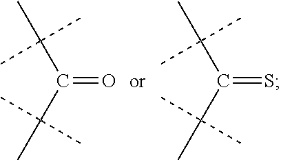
C(=O)(C(C)(C)C)C(C)(C)C.C(=S)(C(C)(C)C)C(C)(C)C
